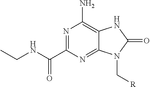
N1=C(C(NCC)=O)N=C2C(=C1N)NC(=O)N2C[R]
